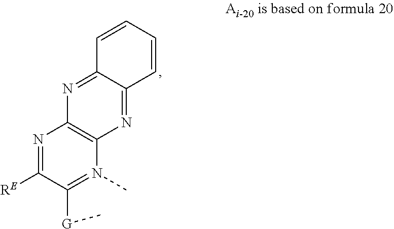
N1=C([RE])C([G]C)=N(C)C2=C1N=C1C(=N2)C=CC=C1
